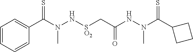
C1(C(N(NC(C[SO2]NN(C(C2=CC=CC=C2)=S)C)=O)C)=S)CCC1
